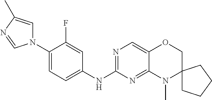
C1(N2C=C(C)N=C2)=CC=C(NC2=NC=C3C(=N2)N(C)C2(CO3)CCCC2)C=C1F
